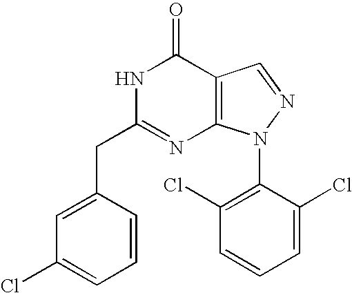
C12=C(N(C3=C(Cl)C=CC=C3Cl)N=C1)N=C(CC1=CC(Cl)=CC=C1)NC2=O
